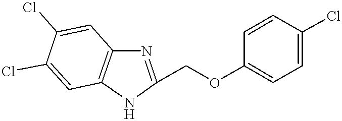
N1C(COC2=CC=C(Cl)C=C2)=NC2=C1C=C(Cl)C(Cl)=C2
